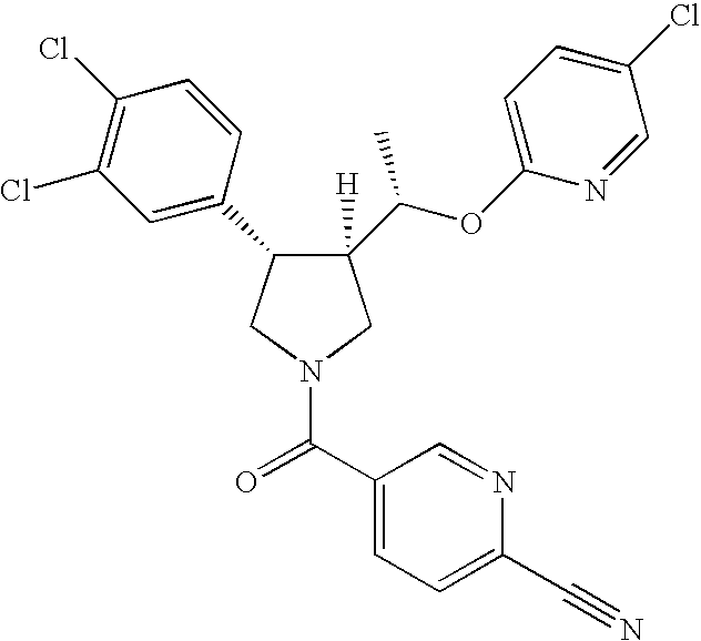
C1([H])(C(OC2=CC=C(Cl)C=N2)C)C(C2=CC(Cl)=C(Cl)C=C2)CN(C(C2=CC=C(C#N)N=C2)=O)C1
